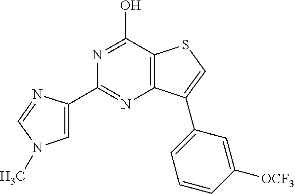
C1(C2=NC3=C(C(O)=N2)SC=C3C2=CC=CC([OCF3])=C2)=CN(C)C=N1
